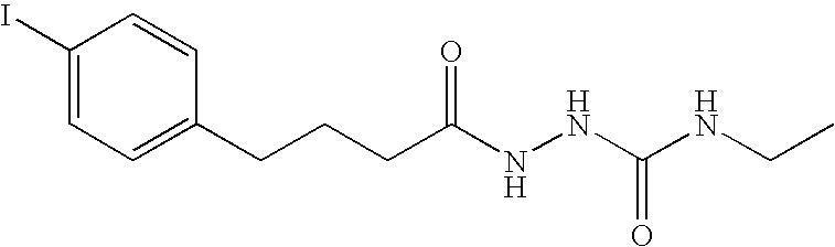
C1(I)=CC=C(CCCC(NNC(NCC)=O)=O)C=C1
